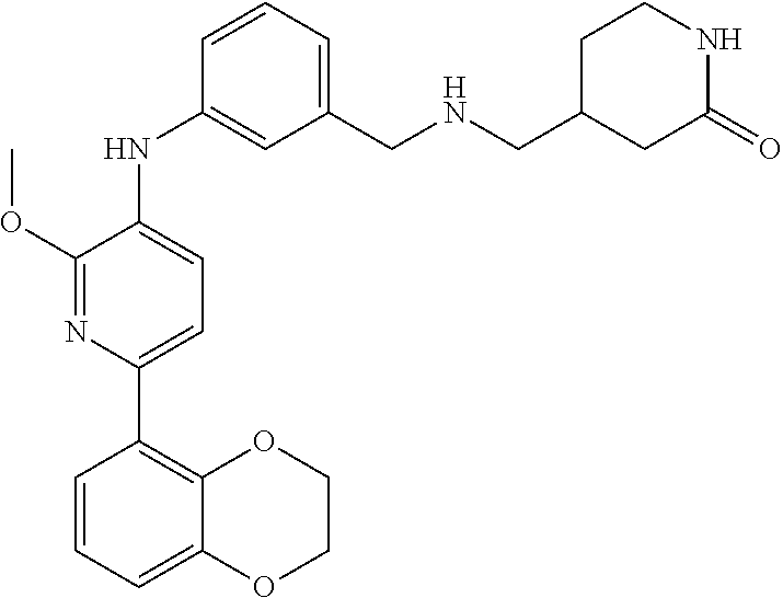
C1(NC2=CC(CNCC3CC(=O)NCC3)=CC=C2)=CC=C(C2=C3OCCOC3=CC=C2)N=C1OC
